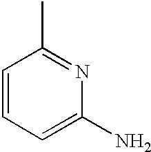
C1=CC=C(N)N=C1C
